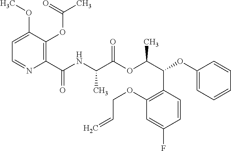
C1=C(OC)C(OC(C)=O)=C(C(NC(C(OC(C(OC2=CC=CC=C2)C2=C(OCC=C)C=C(F)C=C2)C)=O)C)=O)N=C1
